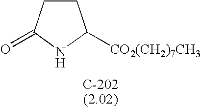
C1CC(=O)NC1[CO2(CH2)7CH3]
